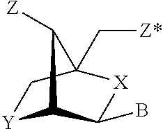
[Y]1C2C(B)[X]C(C[Z*])(C1)C2[Z]
